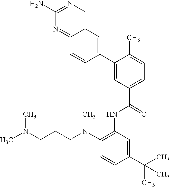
C12=CN=C(N)N=C1C=CC(C1=CC(C(NC3=C(N(C)CCCN(C)C)C=CC(C(C)(C)C)=C3)=O)=CC=C1C)=C2
